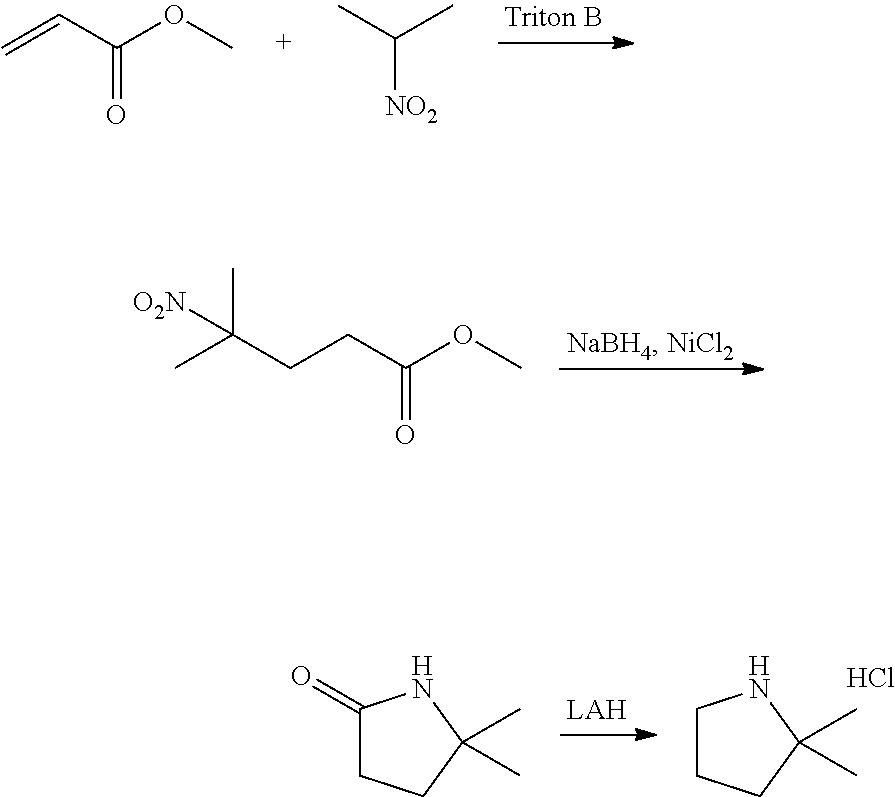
C=CC(OC)=O.C([NO2])(C)C.CC(CCC(OC)=O)(C)[O2N].C1CCC(C)(C)N1.Cl.C1(=O)CCC(C)(C)N1
